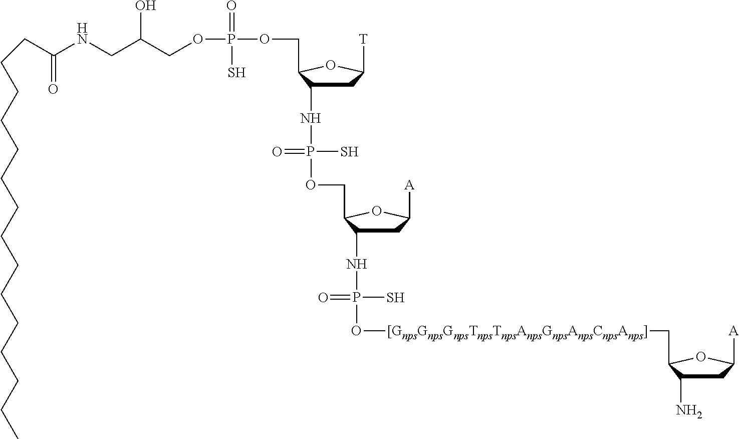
C(NCC(COP(OCC1C(NP(OCC2OC([A])CC2NP(O[[GnpsGnpsGnpsTnpsTnpsAnpsGnpsAnpsCnpsAnps]]CC2OC([A])CC2N)(S)=O)(S)=O)CC([T])O1)(=O)S)O)(CCCCCCCCCCCCCCC)=O
